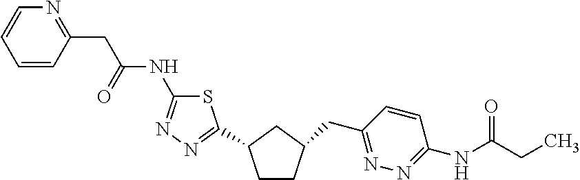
S1C(NC(=O)CC2=NC=CC=C2)=NN=C1C1CCC(CC2=NN=C(NC(=O)CC)C=C2)C1
